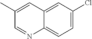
C12=CC(Cl)=CC=C1N=CC(C)=C2
